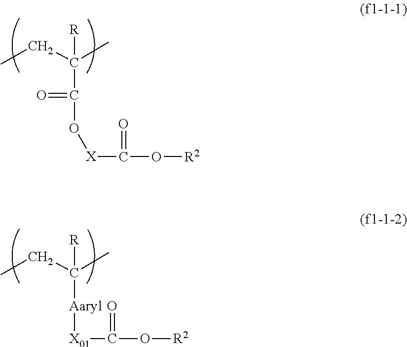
CCC([R])(C)C(=O)O[X]C(=O)O[R2].CCC([R])(C)[Aaryl][X01]C(O[R2])=O
